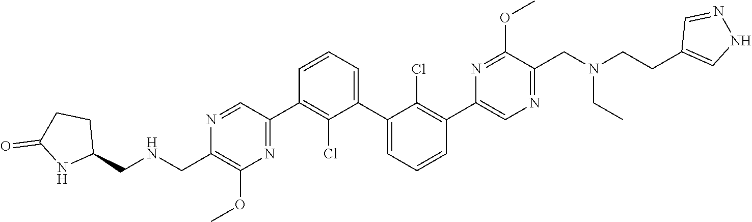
N1=CC(C2=C(Cl)C(C3=CC=CC(C4=CN=C(CN(CCC5=CNN=C5)CC)C(OC)=N4)=C3Cl)=CC=C2)=NC(OC)=C1CNCC1CCC(=O)N1
